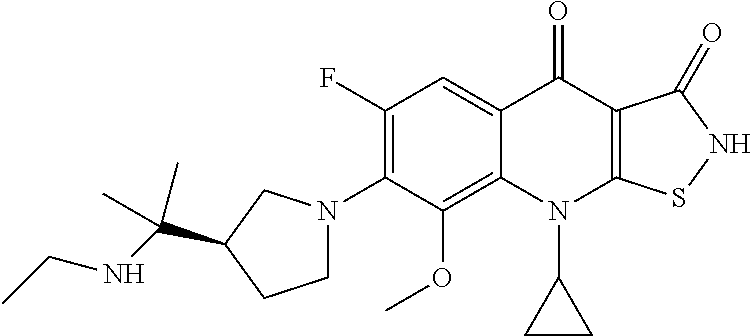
C12=C(OC)C(N3CCC(C(NCC)(C)C)C3)=C(F)C=C1C(=O)C1=C(N2C2CC2)SNC1=O
